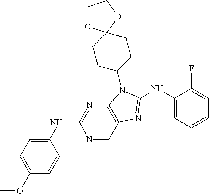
N1=CC2=C(N=C1NC1=CC=C(OC)C=C1)N(C1CCC3(CC1)OCCO3)C(NC1=CC=CC=C1F)=N2
